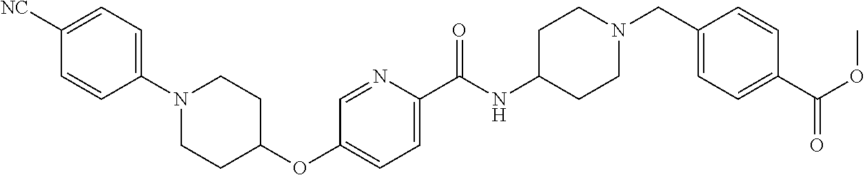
C1([NC])=CC=C(N2CCC(OC3=CC=C(C(NC4CCN(CC5=CC=C(C(=O)OC)C=C5)CC4)=O)N=C3)CC2)C=C1
